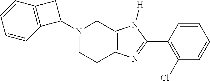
C1(N2CCC3=C(C2)N([H])C(C2=C(Cl)C=CC=C2)=N3)CC2=C1C=CC=C2
